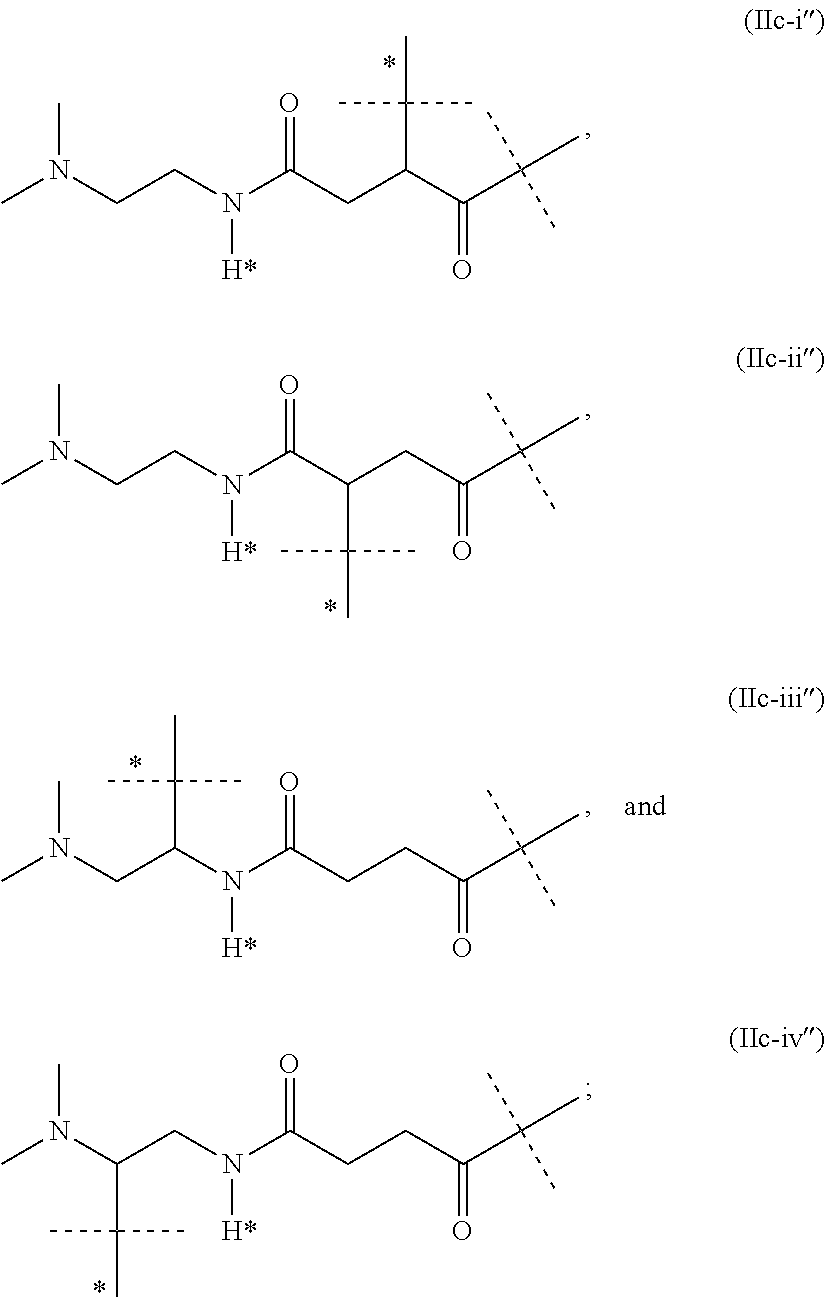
N(CCN(C(CC(C(C(C)(C)C)=O)C(C)(C)C)=O)[H*])(C)C.N(CCN(C(=O)C(CC(C(C)(C)C)=O)C(C)(C)C)[H*])(C)C.N(C(CN(C(=O)CCC(C(C)(C)C)=O)[H*])C(C)(C)C)(C)C.N(CC(N(C(=O)CCC(C(C)(C)C)=O)[H*])C(C)(C)C)(C)C
